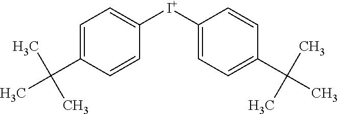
C1=C(C(C)(C)C)C=CC([I+]C2=CC=C(C(C)(C)C)C=C2)=C1
